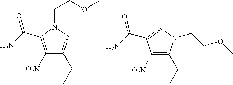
C1([O2N])=C(C(N)=O)N(CCOC)N=C1CC.C1([O2N])=C(CC)N(CCOC)N=C1C(N)=O
